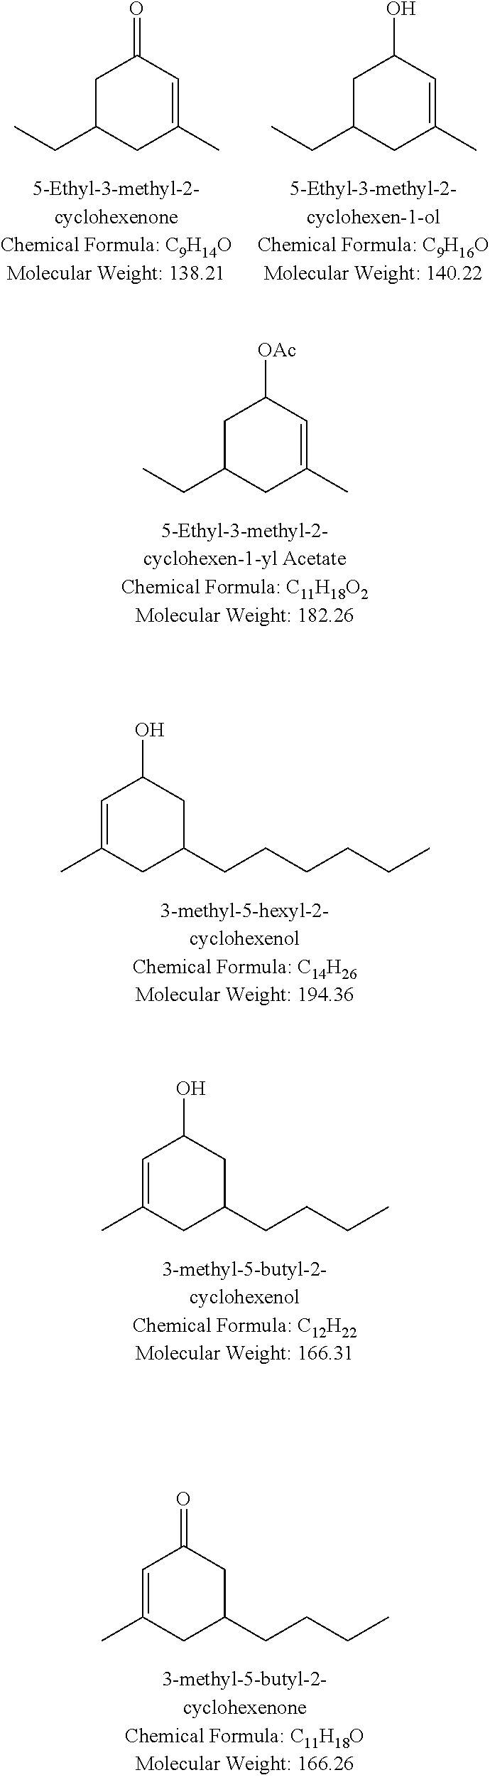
C1C(CC)CC(C)=CC1=O.C1C(CC)CC(C)=CC1O.C1C(CC)CC(C)=CC1[OAc].C1=C(C)CC(CCCCCC)CC1O.C1=C(C)CC(CCCC)CC1O.C1=C(C)CC(CCCC)CC1=O
